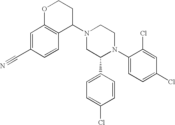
C1=C(C#N)C=CC2=C1OCCC2N1CC(C2=CC=C(Cl)C=C2)N(C2=CC=C(Cl)C=C2Cl)CC1
